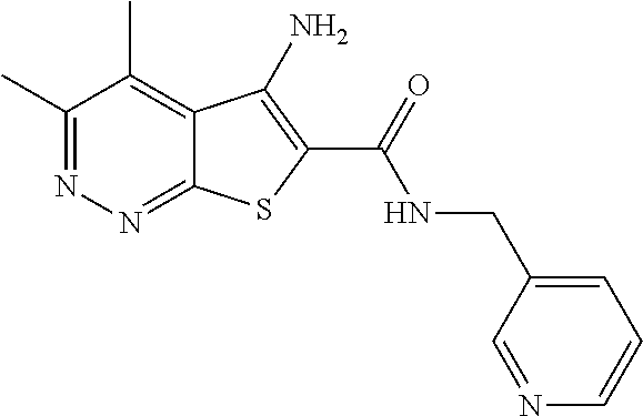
C1(C)=NN=C2C(=C1C)C(N)=C(C(=O)NCC1=CC=CN=C1)S2
